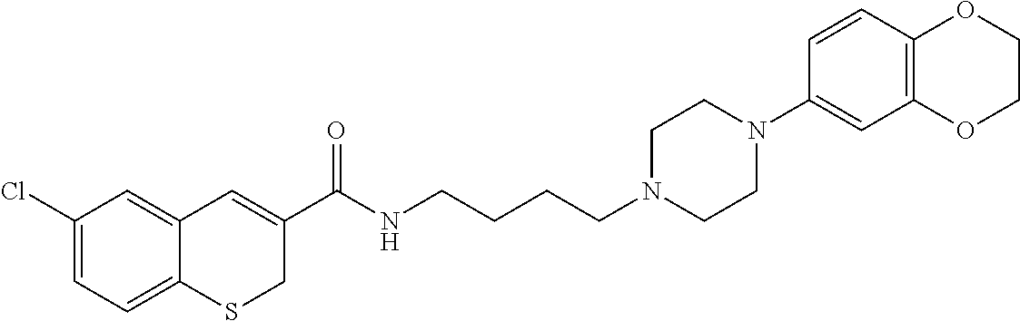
C1(Cl)=CC=C2C(=C1)C=C(C(NCCCCN1CCN(C3=CC4=C(C=C3)OCCO4)CC1)=O)CS2
